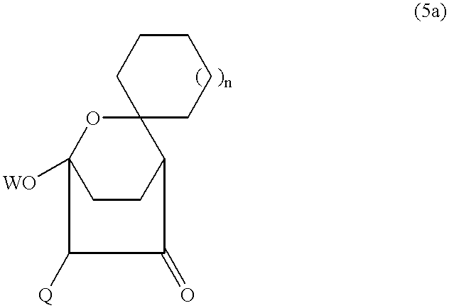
C12(OC3([WO])CCC1C(=O)C3[Q])CCCCC2
